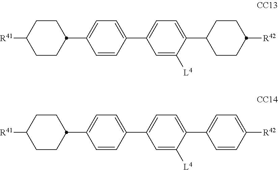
C1([R41])CCC(C2=CC=C(C3=CC=C(C4CCC([R42])CC4)C([L4])=C3)C=C2)CC1.C1([R41])CCC(C2=CC=C(C3=CC=C(C4=CC=C([R42])C=C4)C([L4])=C3)C=C2)CC1
